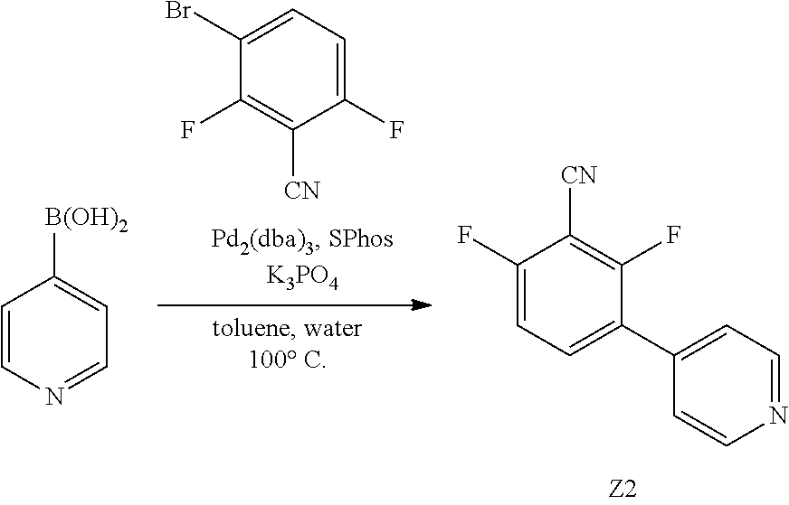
C1=CN=CC=C1[B(OH)2].C1(F)=CC=C(Br)C(F)=C1[CN].C1=C(C2=CC=NC=C2)C(F)=C([CN])C(F)=C1
